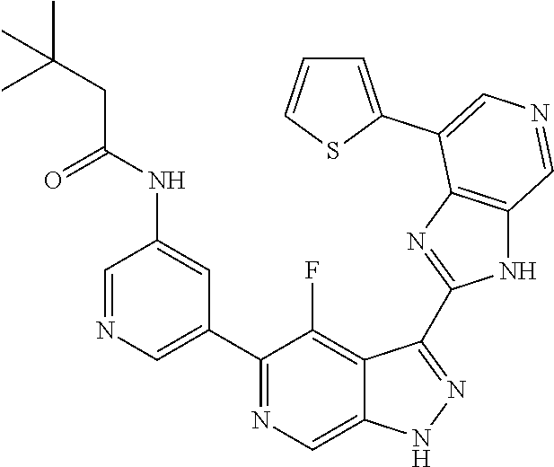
C1(C2=CN=CC(NC(CC(C)(C)C)=O)=C2)=NC=C2C(=C1F)C(C1=NC3=C(N1)C=NC=C3C1=CC=CS1)=NN2
